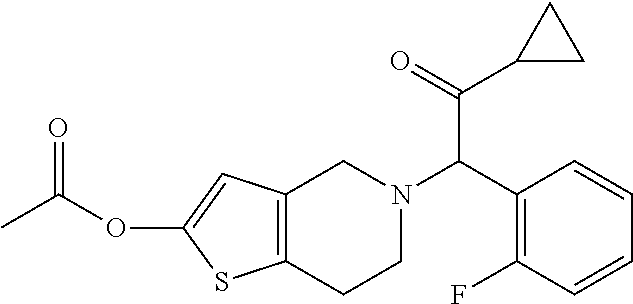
C12=C(CCN(C(C3=C(F)C=CC=C3)C(C3CC3)=O)C1)SC(OC(C)=O)=C2
